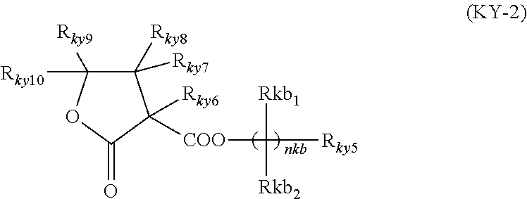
C1([Rky8])([Rky7])C([Rky10])([Rky9])OC(=O)C1([COO]C([Rky5])([Rkb1])[Rkb2])[Rky6]
